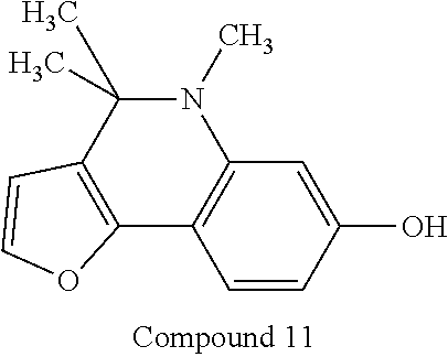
C1=CC(O)=CC2=C1C1=C(C(C)(C)N2C)C=CO1
